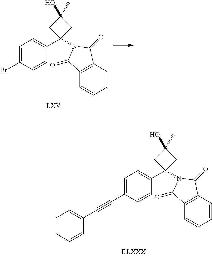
C1=C(C#CC2=CC=CC=C2)C=CC(C2(N3C(=O)C4=C(C=CC=C4)C3=O)CC(O)(C)C2)=C1.C1=C(Br)C=CC(C2(N3C(=O)C4=C(C=CC=C4)C3=O)CC(O)(C)C2)=C1
